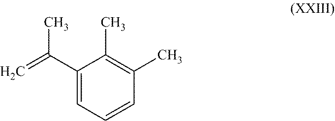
C=C(C1=CC=CC(C)=C1C)C
